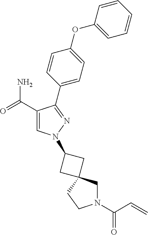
C1(C(=O)N)=CN(C2CC3(C2)CN(C(C=C)=O)CC3)N=C1C1=CC=C(OC2=CC=CC=C2)C=C1
